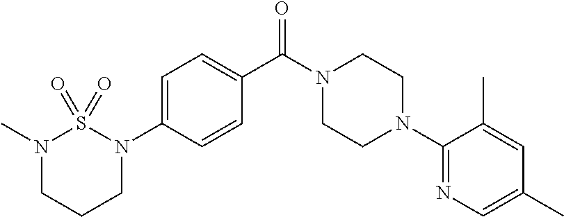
C1=C(N2CCCN(C)S2(=O)=O)C=CC(C(N2CCN(C3=NC=C(C)C=C3C)CC2)=O)=C1
